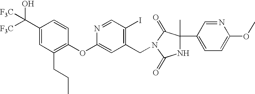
C1(C([F3C])(O)[F3C])=CC(CCC)=C(OC2=CC(CN3C(=O)C(C4=CC=C(OC)N=C4)(C)NC3=O)=C(I)C=N2)C=C1
